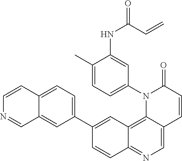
C12=C3C(=CN=C1C=CC(C1=CC=C4C(=C1)C=NC=C4)=C2)C=CC(=O)N3C1=CC=C(C)C(NC(C=C)=O)=C1
